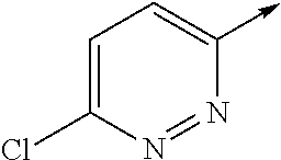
C1(->C)=CC=C(Cl)N=N1
